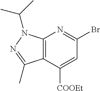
C12=C(C([COOEt])=CC(Br)=N1)C(C)=NN2C(C)C
